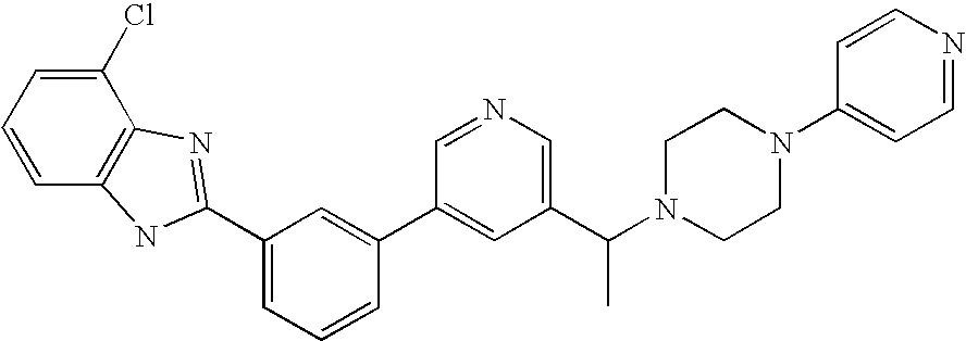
C1=NC=C(C(N2CCN(C3=CC=NC=C3)CC2)C)C=C1C1=CC(C2=NC3=C(C=CC=C3Cl)N2)=CC=C1
